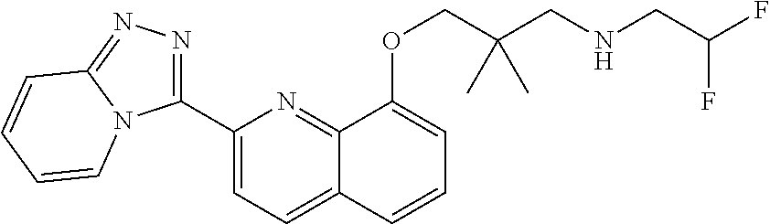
C1(C2=NN=C3N2C=CC=C3)=CC=C2C(=N1)C(OCC(CNCC(F)F)(C)C)=CC=C2
